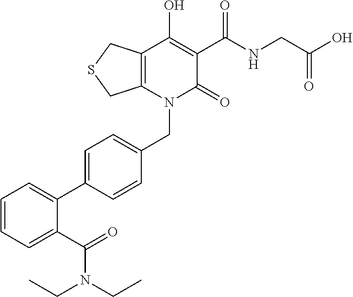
C(N1C(=O)C(C(NCC(O)=O)=O)=C(O)C2=C1CSC2)C1=CC=C(C2=CC=CC=C2C(=O)N(CC)CC)C=C1
